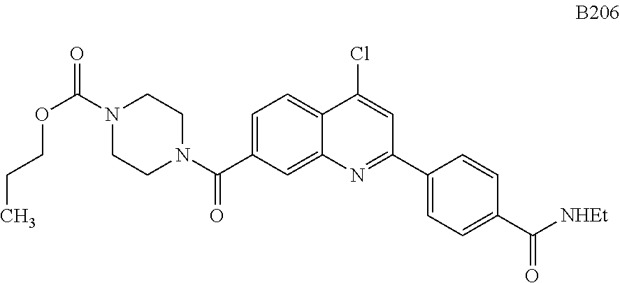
C1=C(C(N2CCN(C(=O)OCCC)CC2)=O)C=C2C(=C1)C(Cl)=CC(C1=CC=C(C([NHEt])=O)C=C1)=N2
